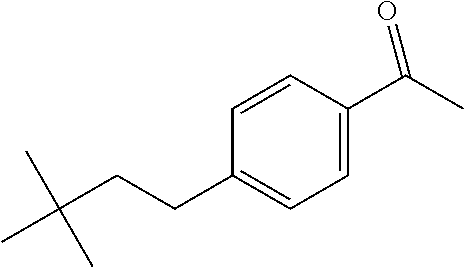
C1=CC(C(C)=O)=CC=C1CCC(C)(C)C
